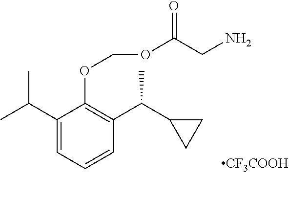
C1(C(C)C)=CC=CC(C(C2CC2)C)=C1OCOC(CN)=O.[CF3COOH]
